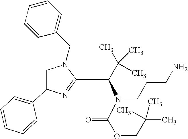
C1=C(C2=CC=CC=C2)N=C(C(C(C)(C)C)N(C(OCC(C)(C)C)=O)CCCN)N1CC1=CC=CC=C1
